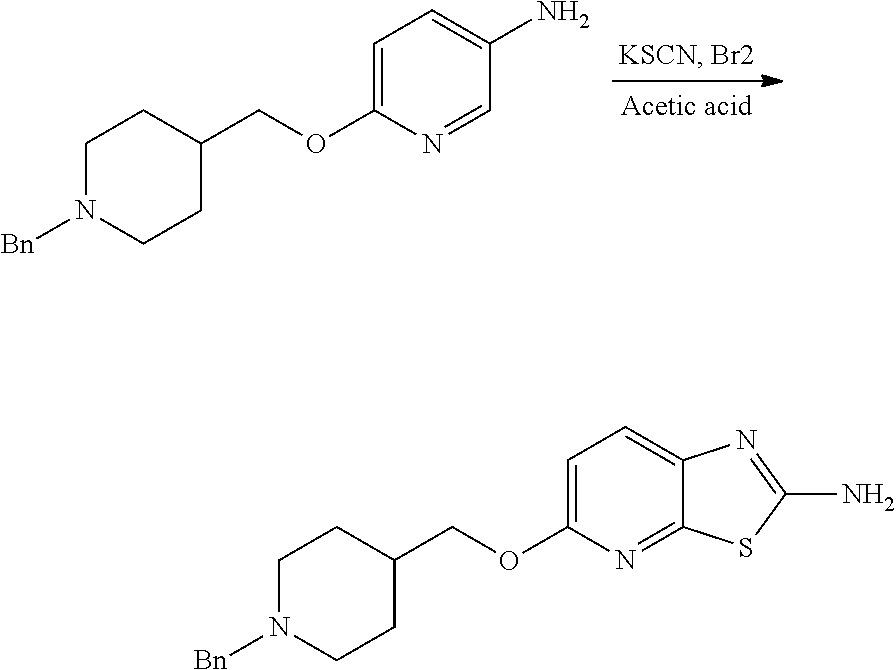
C1N([Bn])CCC(COC2=CC=C(N)C=N2)C1.C1N([Bn])CCC(COC2=CC=C3C(=N2)SC(N)=N3)C1
